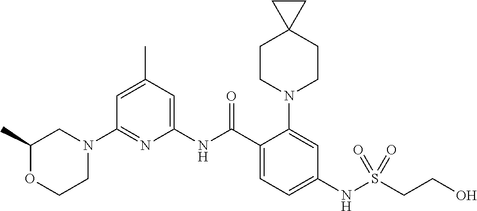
N1(C2=NC(NC(C3=CC=C(NS(CCO)(=O)=O)C=C3N3CCC4(CC3)CC4)=O)=CC(C)=C2)CC(C)OCC1
